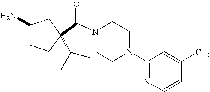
C(N1CCN(C2=NC=CC([CF3])=C2)CC1)(=O)C1(C(C)C)CCC(N)C1
